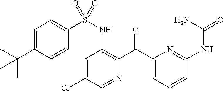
C1=C(C(C)(C)C)C=CC(S(NC2=C(C(C3=CC=CC(NC(=O)N)=N3)=O)N=CC(Cl)=C2)(=O)=O)=C1
